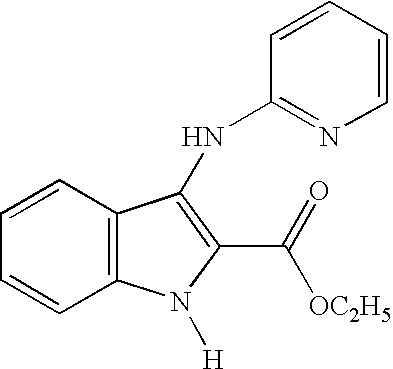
C12=C(C=CC=C1)C(NC1=NC=CC=C1)=C(C(=O)[OC2H5])N2[H]
